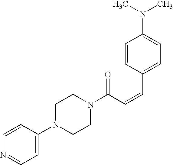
C1(N2CCN(C(C=CC3=CC=C(N(C)C)C=C3)=O)CC2)=CC=NC=C1
